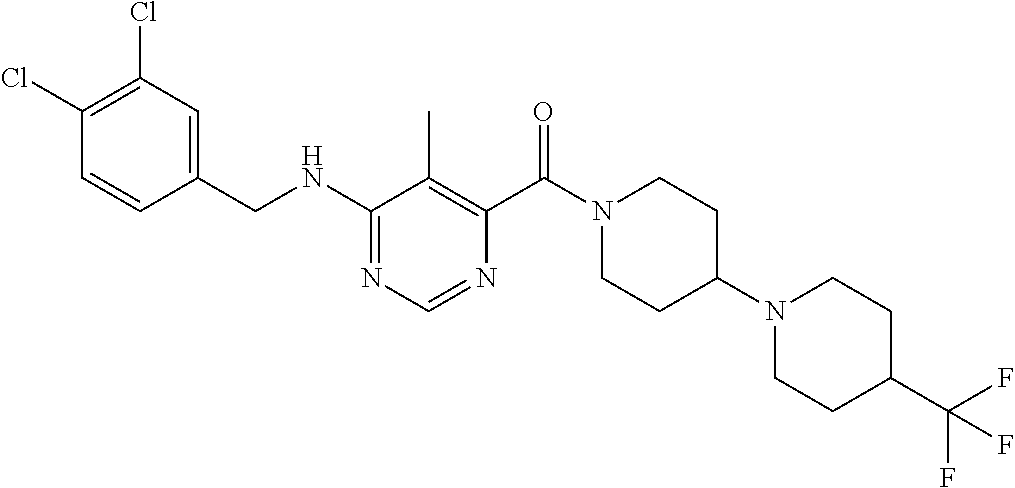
C1(NCC2=CC(Cl)=C(Cl)C=C2)=NC=NC(C(N2CCC(N3CCC(C(F)(F)F)CC3)CC2)=O)=C1C
